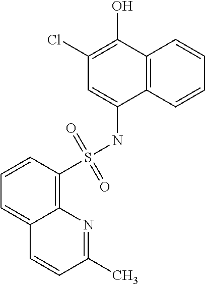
C12=C(C=CC=C1)C(NS(C1=C3C(=CC=C1)C=CC(C)=N3)(=O)=O)=CC(Cl)=C2O
